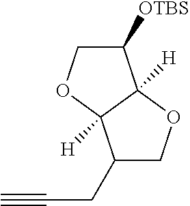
C1([OTBS])COC2([H])C1([H])OCC2CC#C
